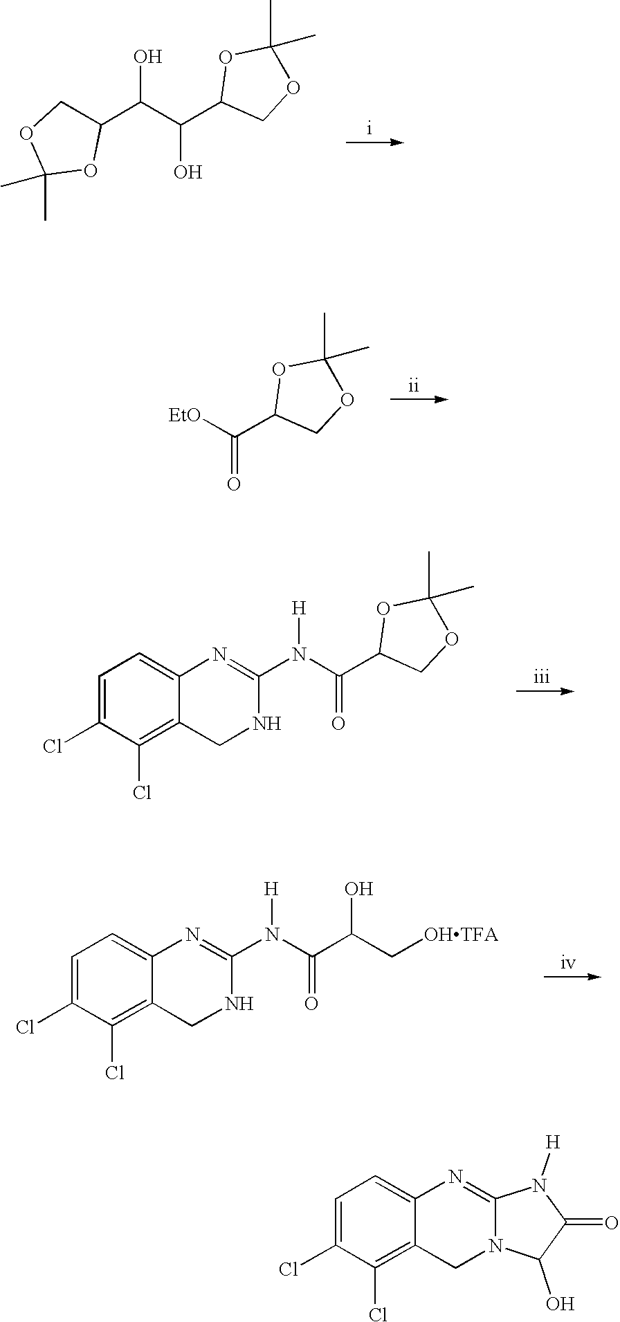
C1(C(C(O)C2COC(C)(C)O2)O)COC(C)(C)O1.[EtO]C(=O)C1COC(C)(C)O1.C1=C(Cl)C(Cl)=C2C(=C1)N=C(N(C(=O)C1COC(C)(C)O1)[H])NC2.C1=C(Cl)C(Cl)=C2C(=C1)N=C(N(C(C(O)C[OHTFA])=O)[H])NC2.C1=C(Cl)C(Cl)=C2C(=C1)N=C1N(C2)C(O)C(=O)N1[H]
